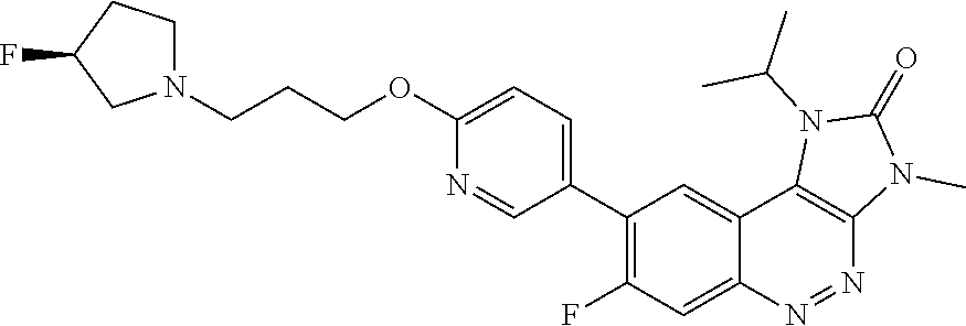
N1(CCCOC2=CC=C(C3=C(F)C=C4C(=C3)C3=C(N=N4)N(C)C(=O)N3C(C)C)C=N2)CCC(F)C1
